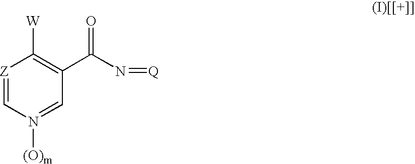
[Z]1=CN([(O)m])=CC(C(N=[Q])=O)=C1[W]
